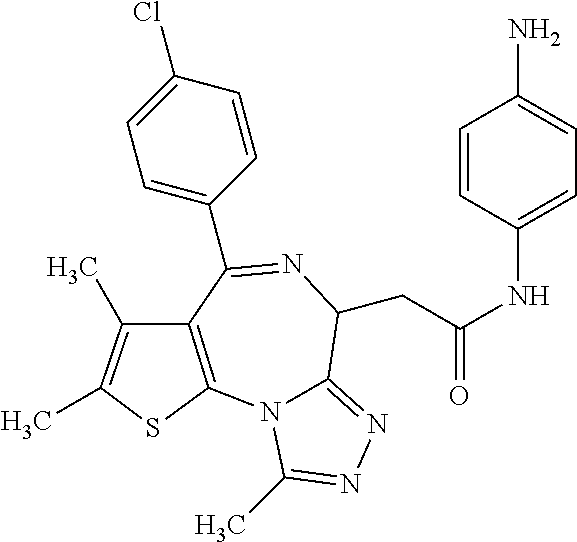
C(C1C2=NN=C(C)N2C2=C(C(C3=CC=C(Cl)C=C3)=N1)C(C)=C(C)S2)C(NC1=CC=C(N)C=C1)=O
